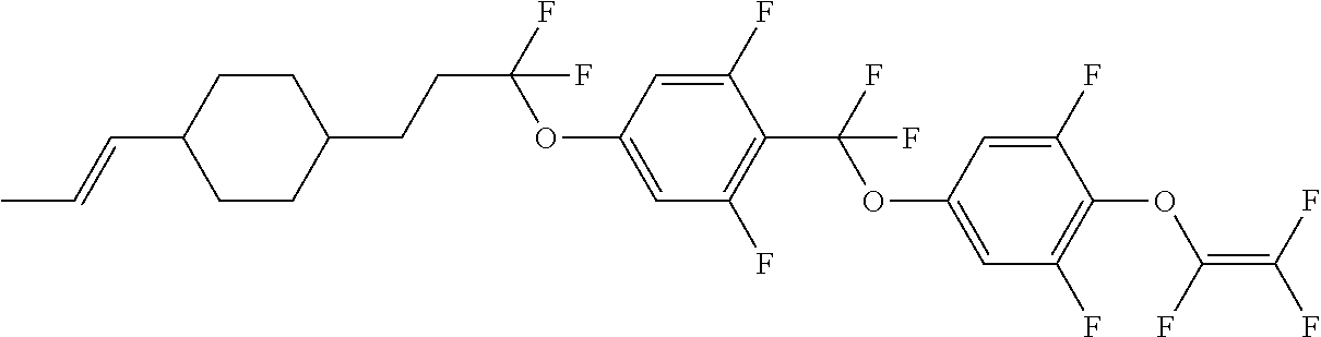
C1(CCC(OC2=CC(F)=C(C(OC3=CC(F)=C(OC(=C(F)F)F)C(F)=C3)(F)F)C(F)=C2)(F)F)CCC(C=CC)CC1
